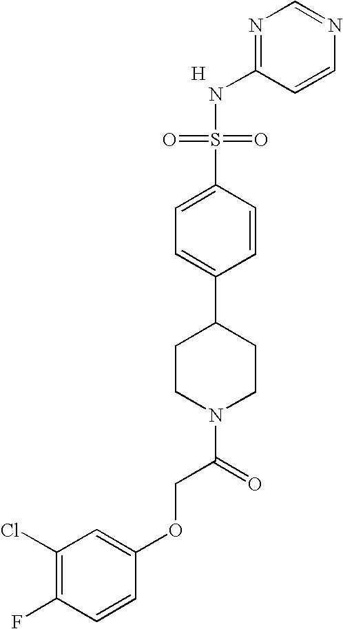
N1=C(NS(=O)(=O)C2=CC=C(C3CCN(C(=O)COC4=CC(Cl)=C(F)C=C4)CC3)C=C2)C=CN=C1.[H]
